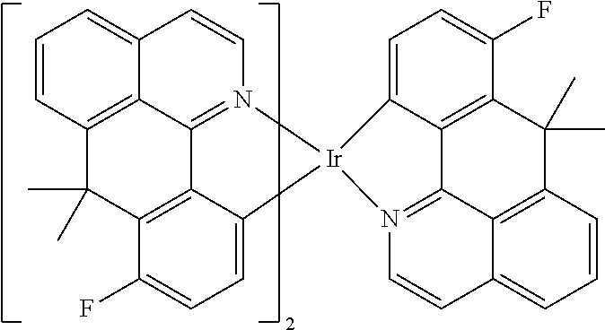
C1=CC2=C3C(=C1)C=CN1=C3C3=C(C(F)=CC=C3[Ir]13N1=C4C5=C(C(F)=CC=C53)C(C)(C)C3=C4C(=CC=C3)C=C1)C2(C)C
